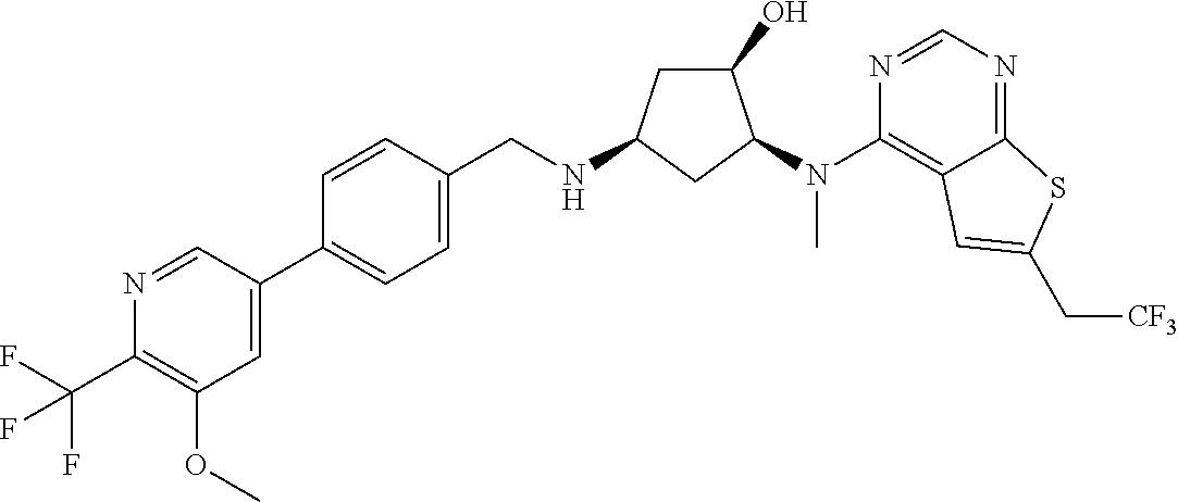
C1(C2=CC=C(CNC3CC(O)C(N(C4=C5C(=NC=N4)SC(C[CF3])=C5)C)C3)C=C2)=CC(OC)=C(C(F)(F)F)N=C1
